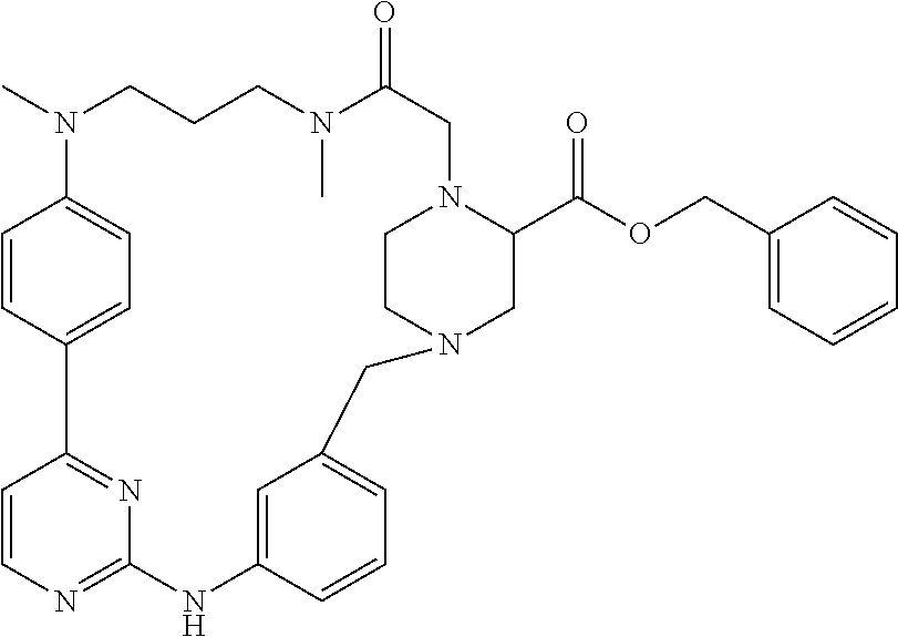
C1=CC2=CC=C1N(C)CCCN(C)C(=O)CN1CCN(CC1C(OCC1=CC=CC=C1)=O)CC1=CC=CC(=C1)NC1=NC=CC2=N1
